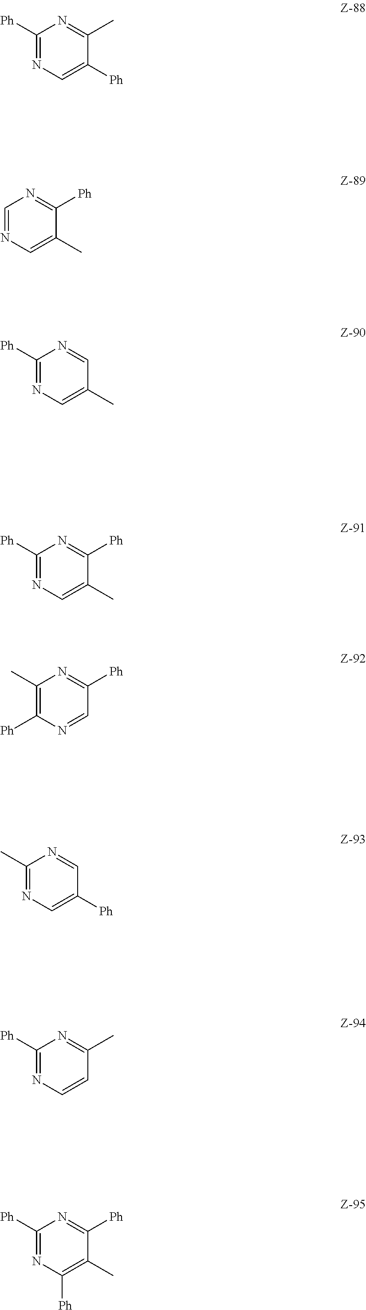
C1=NC=C(C)C([Ph])=N1.C1([Ph])=NC=C(C)C=N1.C1([Ph])=NC=C(C)C([Ph])=N1.C1([Ph])=NC=C([Ph])C(C)=N1.C1(C)=C([Ph])N=CC([Ph])=N1.C1(C)=NC=C([Ph])C=N1.C1([Ph])=NC=CC(C)=N1.C1([Ph])=NC([Ph])=C(C)C([Ph])=N1
